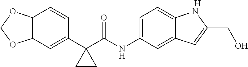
C12=C(C=C(C3(C(NC4=CC=C5C(=C4)C=C(CO)N5)=O)CC3)C=C1)OCO2.[H]
